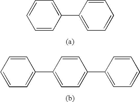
C1=CC(C2=CC=CC=C2)=CC=C1.C1=CC=CC(C2=CC=C(C3=CC=CC=C3)C=C2)=C1
